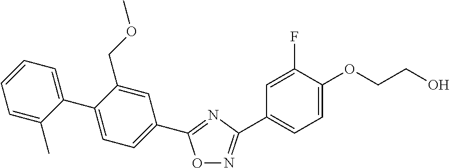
O1N=C(C2=CC=C(OCCO)C(F)=C2)N=C1C1=CC=C(C2=CC=CC=C2C)C(COC)=C1
